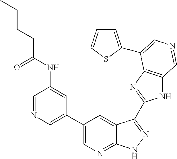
C1(C2=CN=CC(NC(CCCC)=O)=C2)=CN=C2C(=C1)C(C1=NC3=C(N1)C=NC=C3C1=CC=CS1)=NN2
